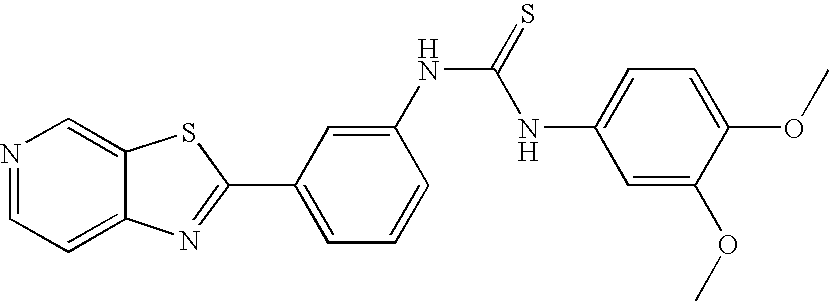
C12=CC=NC=C1SC(C1=CC=CC(NC(=S)NC3=CC=C(OC)C(OC)=C3)=C1)=N2
